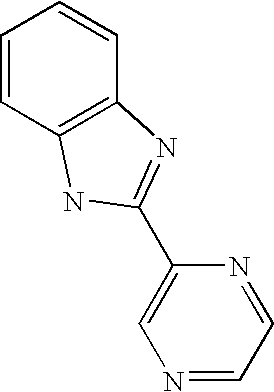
C1=CC2=C(C=C1)N=C(C1=CN=CC=N1)N2
